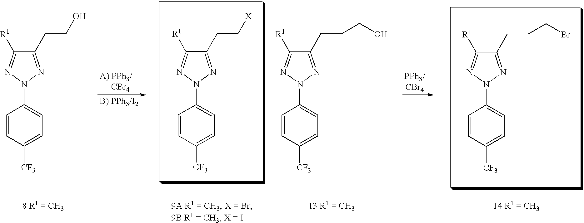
C1=CC([CF3])=CC=C1N1N=C([R1])C(CCCO)=N1.C1=CC([CF3])=CC=C1N1N=C([R1])C(CC[X])=N1.C1=CC([CF3])=CC=C1N1N=C([R1])C(CCCBr)=N1.C1=CC([CF3])=CC=C1N1N=C([R1])C(CCO)=N1
